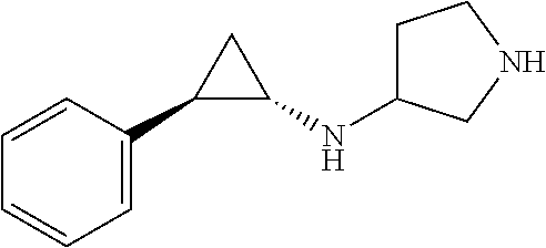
C1=CC(C2C(NC3CCNC3)C2)=CC=C1
